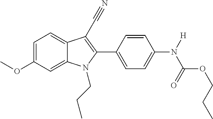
C1=C2C(=CC=C1OC)C(C#N)=C(C1=CC=C(N(C(OCCC)=O)[H])C=C1)N2CCC
